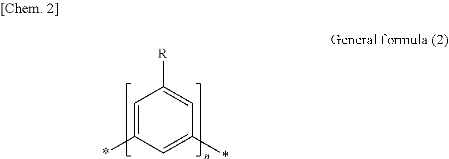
C1(*)=CC([R])=CC(*)=C1
